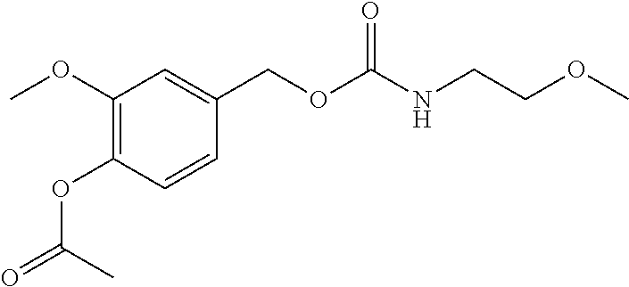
COC1=C(OC(=O)C)C=CC(COC(NCCOC)=O)=C1
